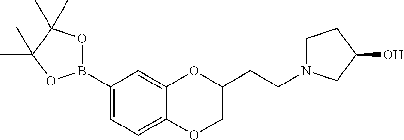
B1(C2=CC=C3C(=C2)OC(CCN2CCC(O)C2)CO3)OC(C)(C)C(C)(C)O1
